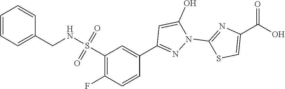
C1(C2=CC(S(NCC3=CC=CC=C3)(=O)=O)=C(F)C=C2)=NN(C2=NC(C(O)=O)=CS2)C(O)=C1
